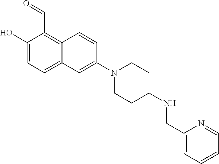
C1(O)=CC=C2C(=C1C=O)C=CC(N1CCC(NCC3=CC=CC=N3)CC1)=C2
